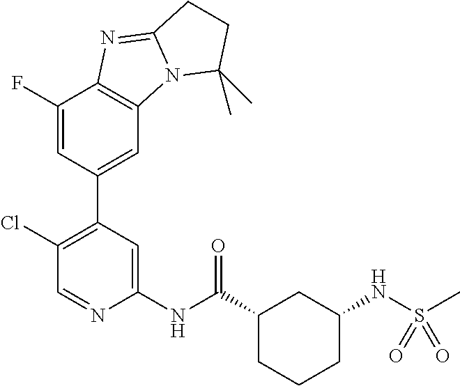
C1(NC(C2CCCC(NS(C)(=O)=O)C2)=O)=CC(C2=CC3=C(C(F)=C2)N=C2N3C(C)(C)CC2)=C(Cl)C=N1
